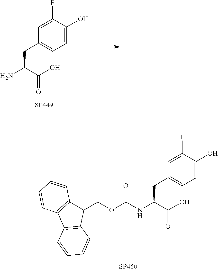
C1=C(O)C(F)=CC(CC(NC(OCC2C3=C(C4=C2C=CC=C4)C=CC=C3)=O)C(O)=O)=C1.[SP450].C1=C(O)C(F)=CC(CC(N)C(O)=O)=C1.[SP449]
